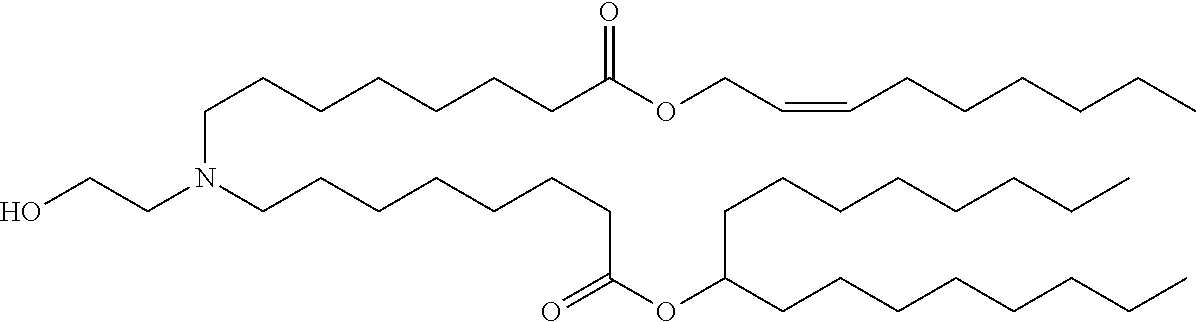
OCCN(CCCCCCCC(=O)OC(CCCCCCCC)CCCCCCCC)CCCCCCCC(=O)OCC=CCCCCCC
